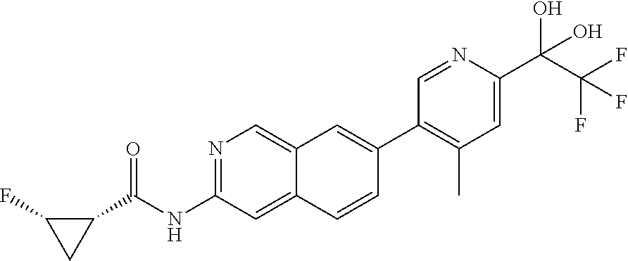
C1(C(NC2=NC=C3C(=C2)C=CC(C2=C(C)C=C(C(C(F)(F)F)(O)O)N=C2)=C3)=O)C(F)C1
